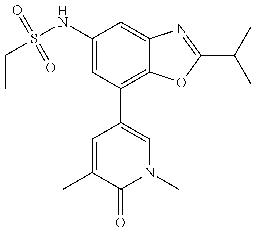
CCS(NC1=CC(C2=CN(C)C(=O)C(C)=C2)=C2C(=C1)N=C(C(C)C)O2)(=O)=O
